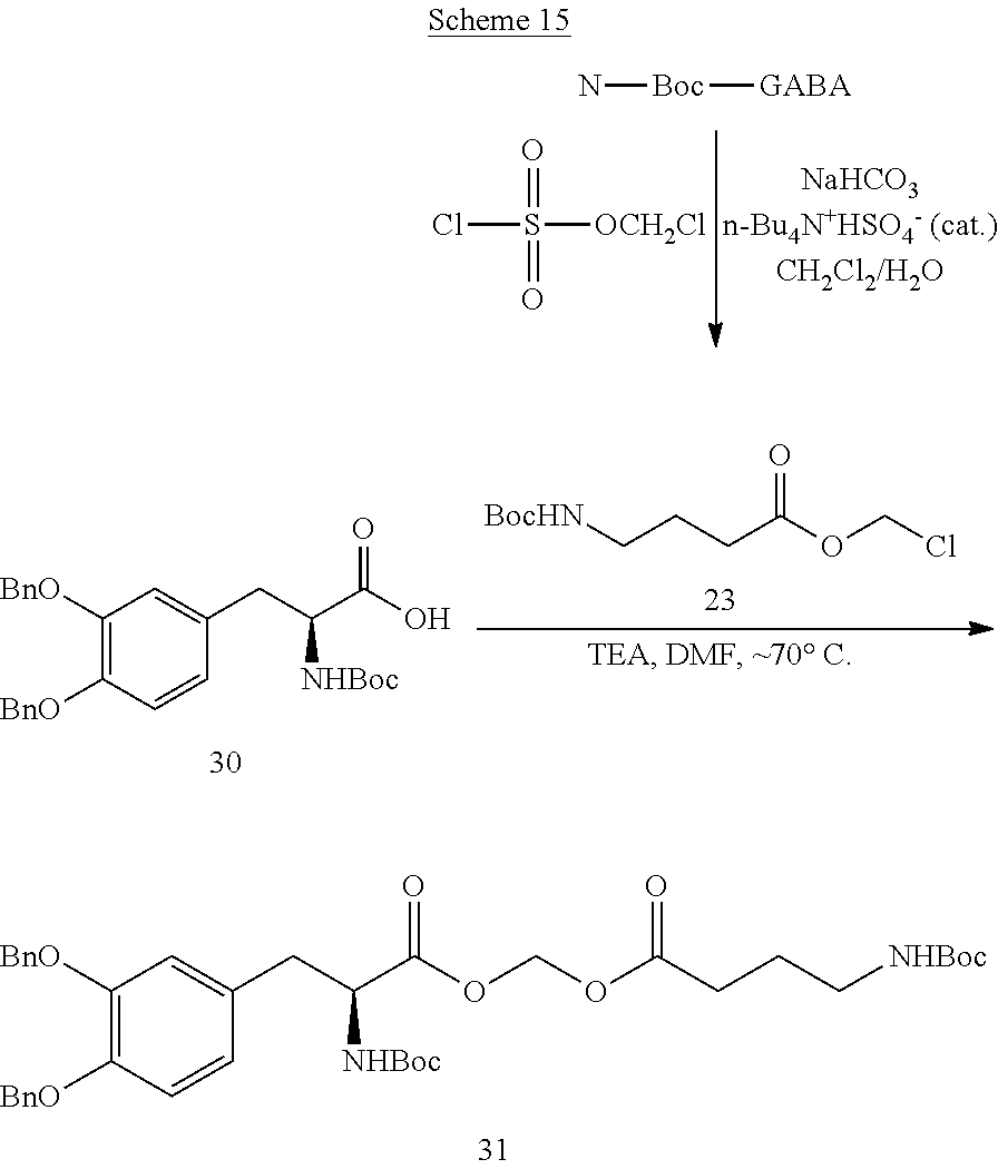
ClS([OCH2Cl])(=O)=O.N[Boc][GABA].C1([BnO])=C([BnO])C=CC(CC(C(OCOC(CCC[NHBoc])=O)=O)[NHBoc])=C1.C1([BnO])=C([BnO])C=CC(CC(C(O)=O)[NHBoc])=C1.[BocHN]CCCC(OCCl)=O
